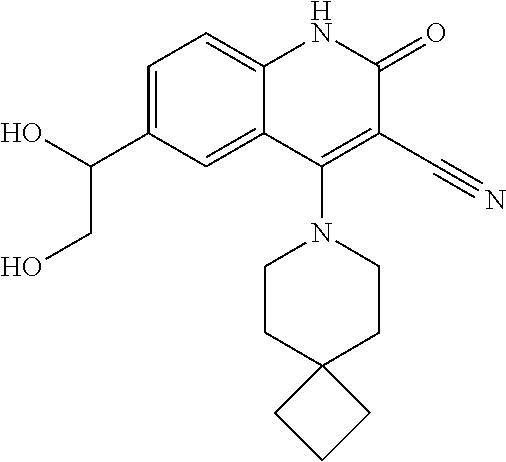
C1=C(C(O)CO)C=C2C(=C1)NC(=O)C(C#N)=C2N1CCC2(CC1)CCC2
